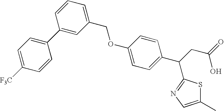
C1=C([F3C])C=CC(C2=CC(COC3=CC=C(C(CC(=O)O)C4=NC=C(C)S4)C=C3)=CC=C2)=C1
